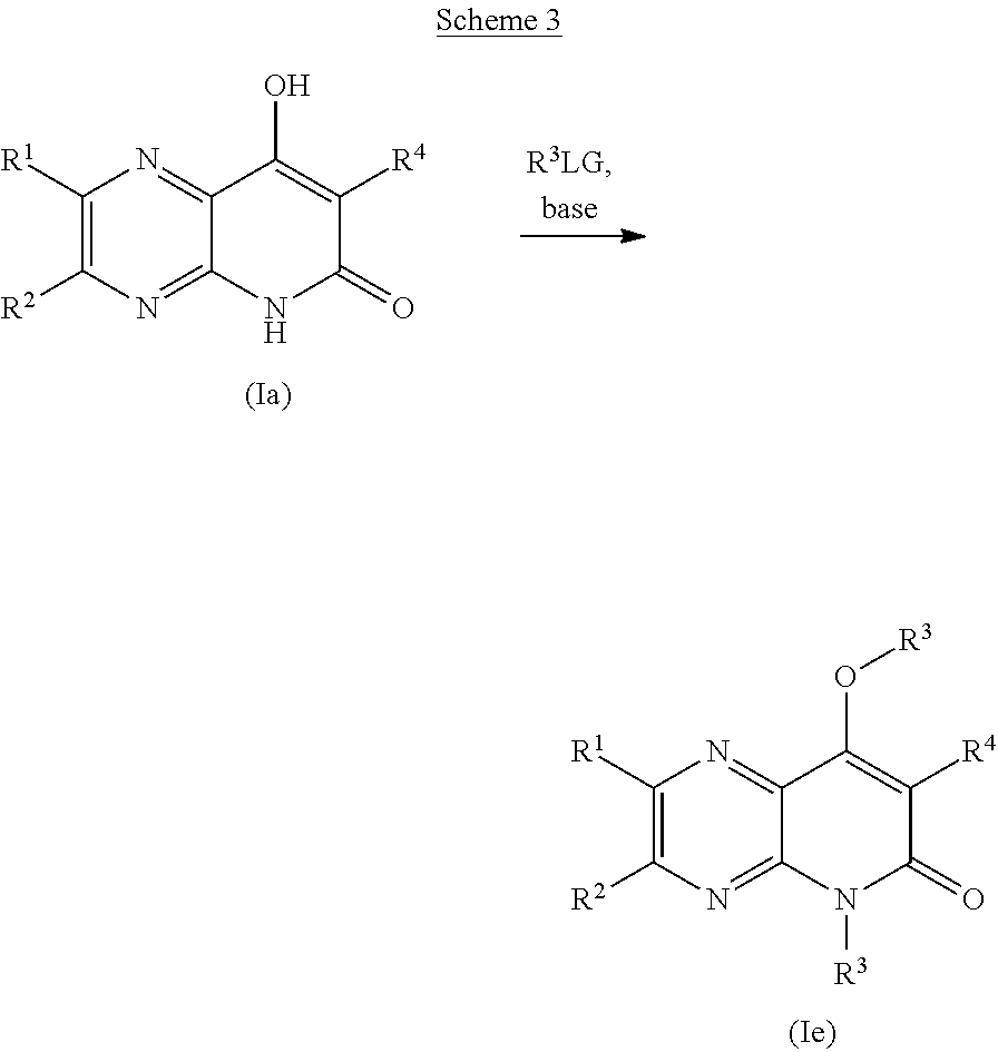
C1([R1])=C([R2])N=C2C(=N1)C(O)=C([R4])C(=O)N2.C1([R1])=C([R2])N=C2C(=N1)C(O[R3])=C([R4])C(=O)N2[R3]
